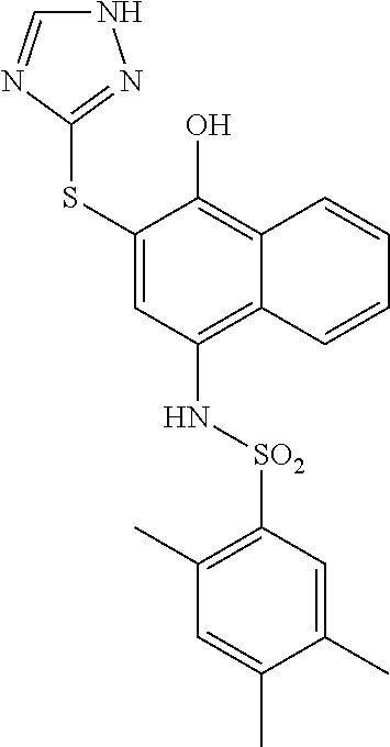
C1(SC2=NNC=N2)=CC(N[SO2]C2=C(C)C=C(C)C(C)=C2)=C2C(=C1O)C=CC=C2
